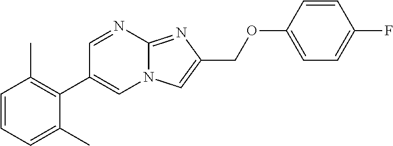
C1=CC=C(C)C(C2=CN3C(=NC(COC4=CC=C(F)C=C4)=C3)N=C2)=C1C
